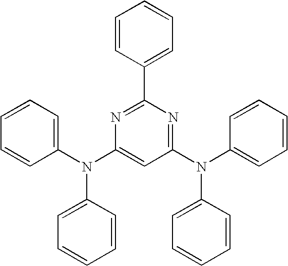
C1=CC=C(N(C2=CC(N(C3=CC=CC=C3)C3=CC=CC=C3)=NC(C3=CC=CC=C3)=N2)C2=CC=CC=C2)C=C1
